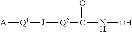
[A][Q1][J][Q2]C(=O)NO
